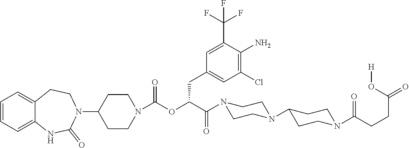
C1=CC=C2C(=C1)CCN(C1CCN(C(OC(CC3=CC(Cl)=C(N)C(C(F)(F)F)=C3)C(=O)N3CCN(C4CCN(C(CCC(O[H])=O)=O)CC4)CC3)=O)CC1)C(=O)N2
